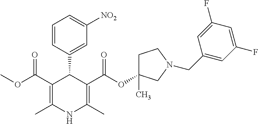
C1(C(OC)=O)=C(C)NC(C)=C(C(OC2(C)CCN(CC3=CC(F)=CC(F)=C3)C2)=O)C1C1=CC([NO2])=CC=C1
